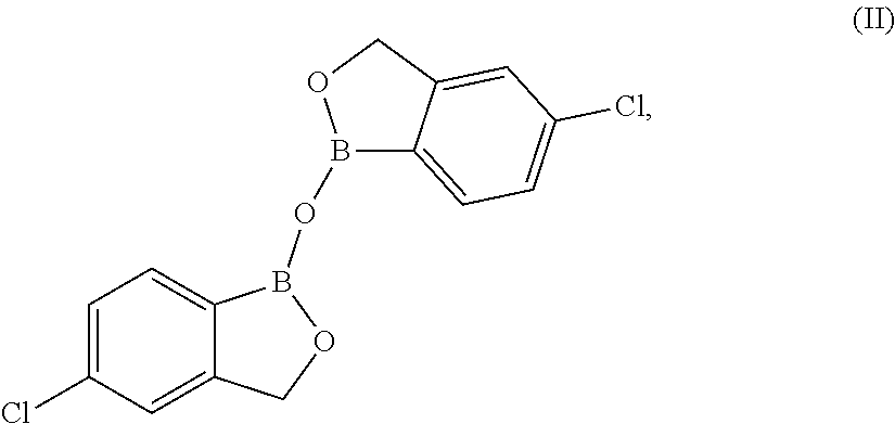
C1=C(Cl)C=C2C(=C1)B(OB1C3=CC=C(Cl)C=C3CO1)OC2
